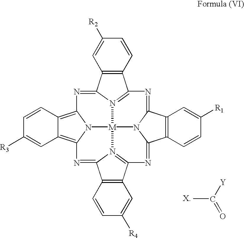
C1=CC2=C(C=C1[R2])C1=NC3=C4C=CC([R3])=CC4=C4N=C5C6=C(C=C([R4])C=C6)C6=N5[M]5(N1=C2N=C1C2=C(C=CC([R1])=C2)C(=N6)N15)N34.CC([Y])=O.[X]
